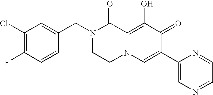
C1(Cl)=C(F)C=CC(CN2CCN3C(=C(O)C(=O)C(C4=CN=CC=N4)=C3)C2=O)=C1
